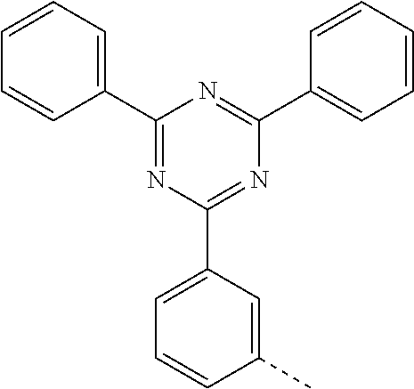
N1=C(C2=CC=CC=C2)N=C(C2=CC=CC(C)=C2)N=C1C1=CC=CC=C1
